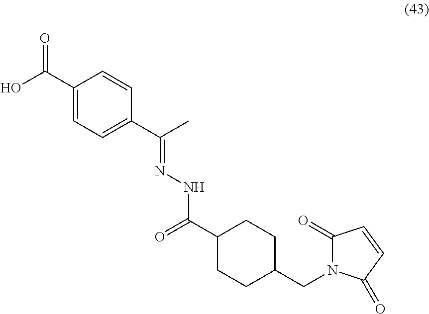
C1(C(O)=O)=CC=C(C(C)=NNC(C2CCC(CN3C(=O)C=CC3=O)CC2)=O)C=C1
